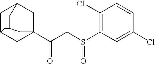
C1C2CC3(C(CS(C4=C(Cl)C=CC(Cl)=C4)=O)=O)CC1CC(C3)C2
